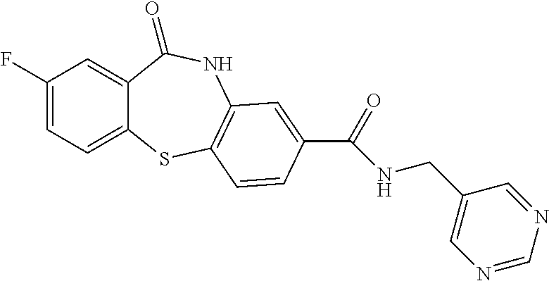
C1(F)=CC=C2C(=C1)C(=O)NC1=C(S2)C=CC(C(=O)NCC2=CN=CN=C2)=C1
